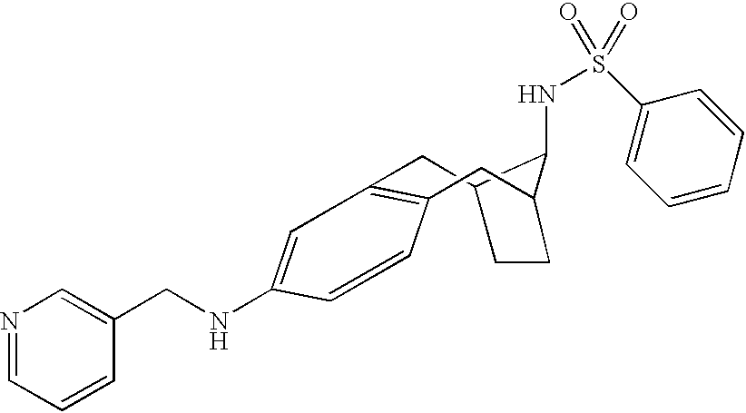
C1=CC(NCC2=CN=CC=C2)=CC2=C1CC1C(NS(C3=CC=CC=C3)(=O)=O)C(C2)CC1
